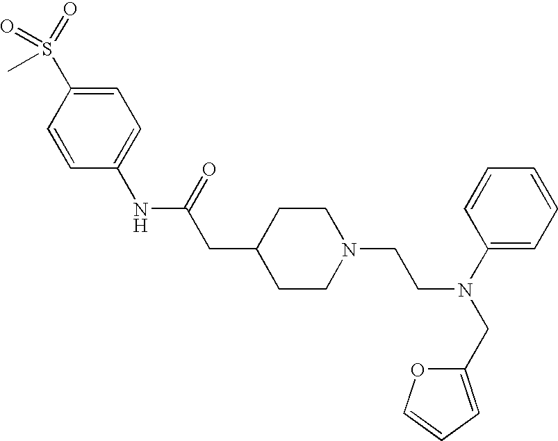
S(C)(=O)(=O)C1=CC=C(NC(CC2CCN(CCN(CC3=CC=CO3)C3=CC=CC=C3)CC2)=O)C=C1
